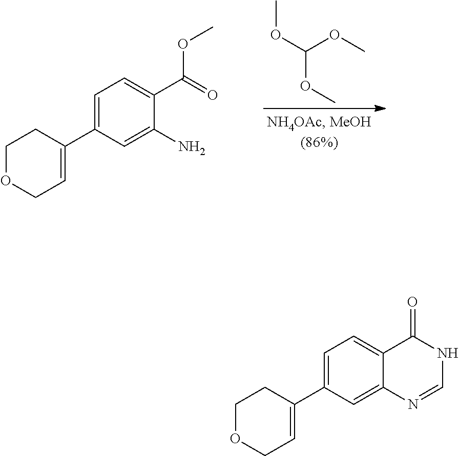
C1=C(C2=CCOCC2)C=C2C(=C1)C(=O)NC=N2.C1=C(C2=CCOCC2)C=C(N)C(C(=O)OC)=C1.C(OC)(OC)OC
